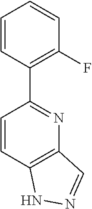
C1=CC(C2=NC3=C(C=C2)NN=C3)=C(F)C=C1
